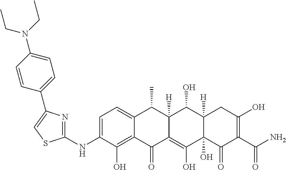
C1=C(NC2=NC(C3=CC=C(N(CC)CC)C=C3)=CS2)C(O)=C2C(=C1)C(C)C1([H])C(=C(O)C3(O)C([H])(C1O)CC(O)=C(C(N)=O)C3=O)C2=O
